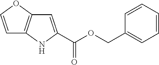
C1=COC2=C1NC(C(OCC1=CC=CC=C1)=O)=C2
